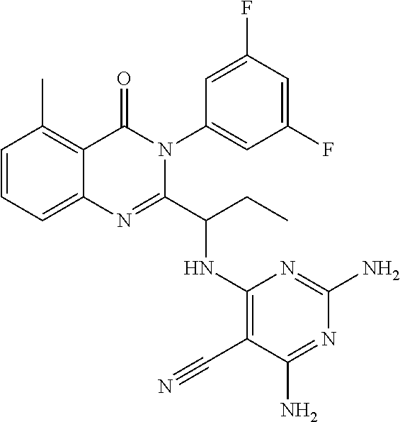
C1=CC=C2C(=C1C)C(=O)N(C1=CC(F)=CC(F)=C1)C(C(CC)NC1=C(C#N)C(N)=NC(N)=N1)=N2
